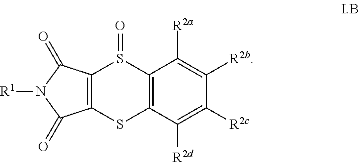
C12=C(C(=O)N([R1])C1=O)S(=O)C1=C(S2)C([R2d])=C([R2c])C([R2b])=C1[R2a]
